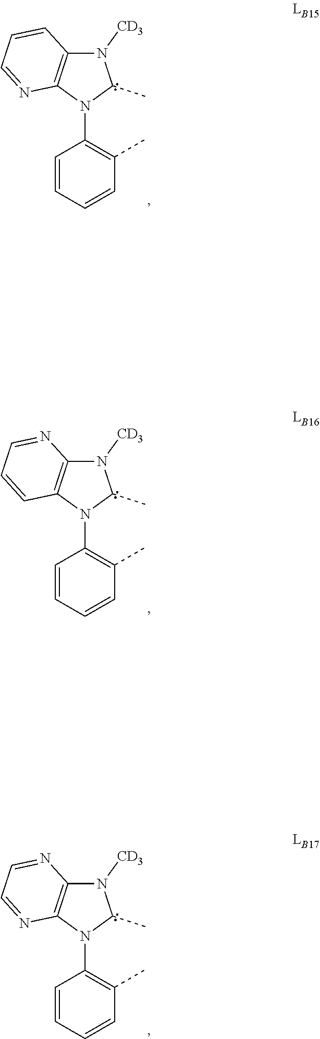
N1([CD3])C2=C(N(C3=C(C)C=CC=C3)C1C)N=CC=C2.N1([CD3])C2=C(N(C3=C(C)C=CC=C3)C1C)C=CC=N2.N1([CD3])C2=C(N(C3=C(C)C=CC=C3)C1C)N=CC=N2
